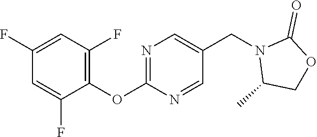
C1(F)=CC(F)=C(OC2=NC=C(CN3C(C)COC3=O)C=N2)C(F)=C1
